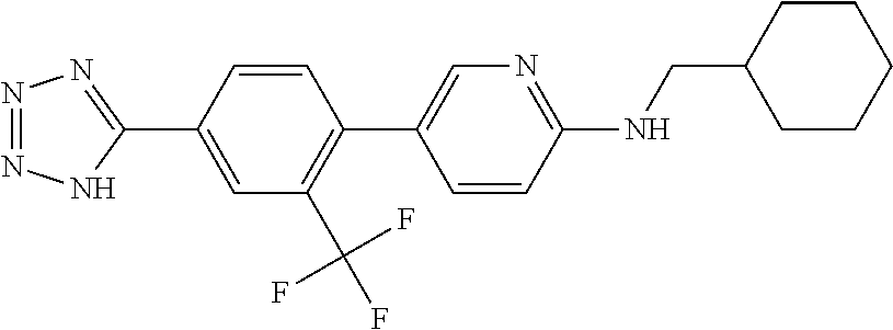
C1=CC(C2=NN=NN2)=CC(C(F)(F)F)=C1C1=CN=C(NCC2CCCCC2)C=C1
